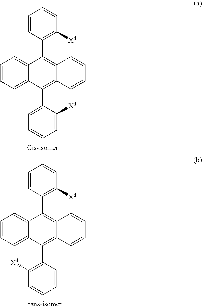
C1=CC(C2=C3C(=C(C4=CC=CC=C4[Xd])C4=CC=CC=C24)C=CC=C3)=C([Xd])C=C1.C1=CC(C2=C3C(=C(C4=C([Xd])C=CC=C4)C4=CC=CC=C24)C=CC=C3)=C([Xd])C=C1
